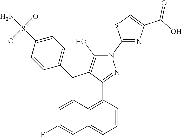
C1=CC2=C(C3=NN(C4=NC(C(=O)O)=CS4)C(O)=C3CC3=CC=C(S(N)(=O)=O)C=C3)C=CC=C2C=C1F
